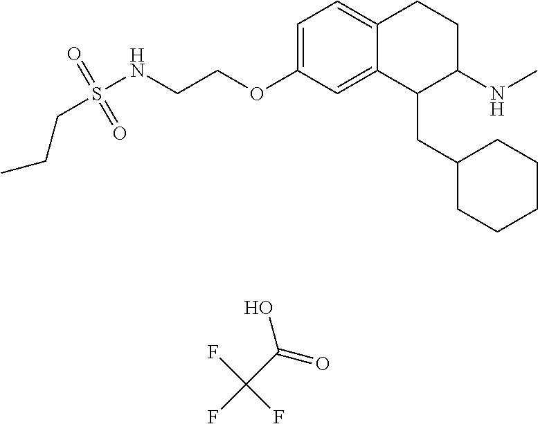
C1=C(OCCNS(CCC)(=O)=O)C=C2C(=C1)CCC(NC)C2CC1CCCCC1.FC(C(=O)O)(F)F
